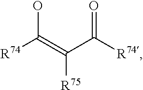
OC(=C(C([R74])=O)[R75])[R74]
